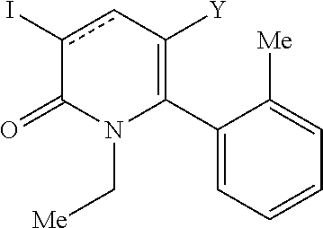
C1(C2=C([Y])cc(I)C(=O)N2C[Me])=CC=CC=C1[Me]
